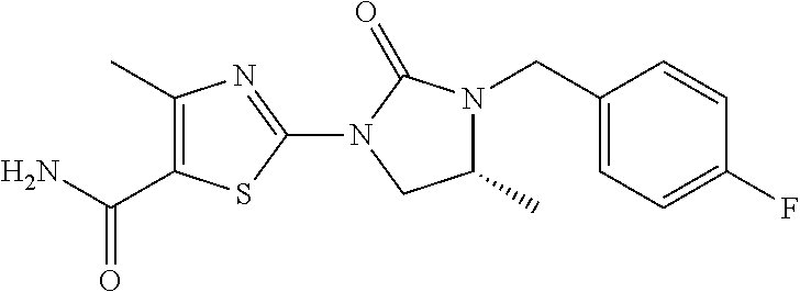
C1=C(CN2C(C)CN(C3=NC(C)=C(C(N)=O)S3)C2=O)C=CC(F)=C1
